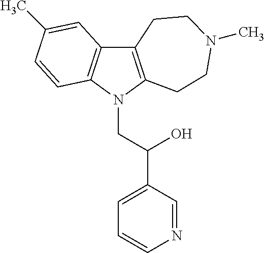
C12=C(N(CC(C3=CC=CN=C3)O)C3=C1C=C(C)C=C3)CCN(C)CC2
